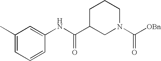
C1(C)=CC=CC(NC(C2CN(C(=O)[OBn])CCC2)=O)=C1
